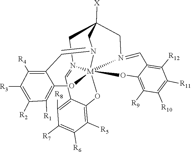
C[M]1234OC5=C([R9])C([R10])=C([R11])C([R12])=C5C=NCC([X])(CN1=CC1=C([R8])C([R7])=C([R6])C([R5])=C1O2)CN3=CC1=C([R4])C([R3])=C([R2])C([R1])=C1O4
